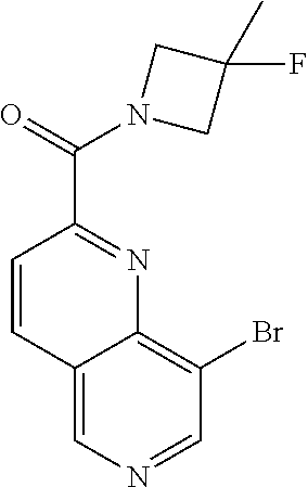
C12=CN=CC(Br)=C1N=C(C(=O)N1CC(F)(C)C1)C=C2
